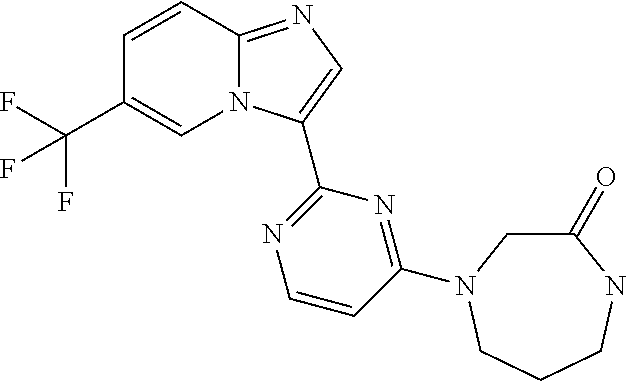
C12=NC=C(C3=NC=CC(N4CC(=O)NCCC4)=N3)N1C=C(C(F)(F)F)C=C2
